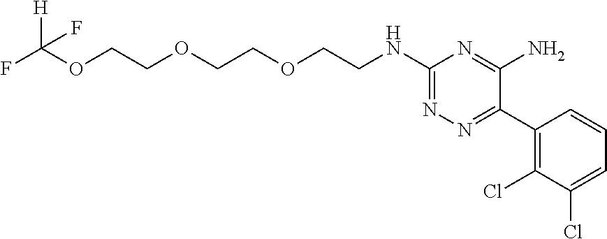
C1(C2=NN=C(NCCOCCOCCOC(F)([H])F)N=C2N)=C(Cl)C(Cl)=CC=C1
